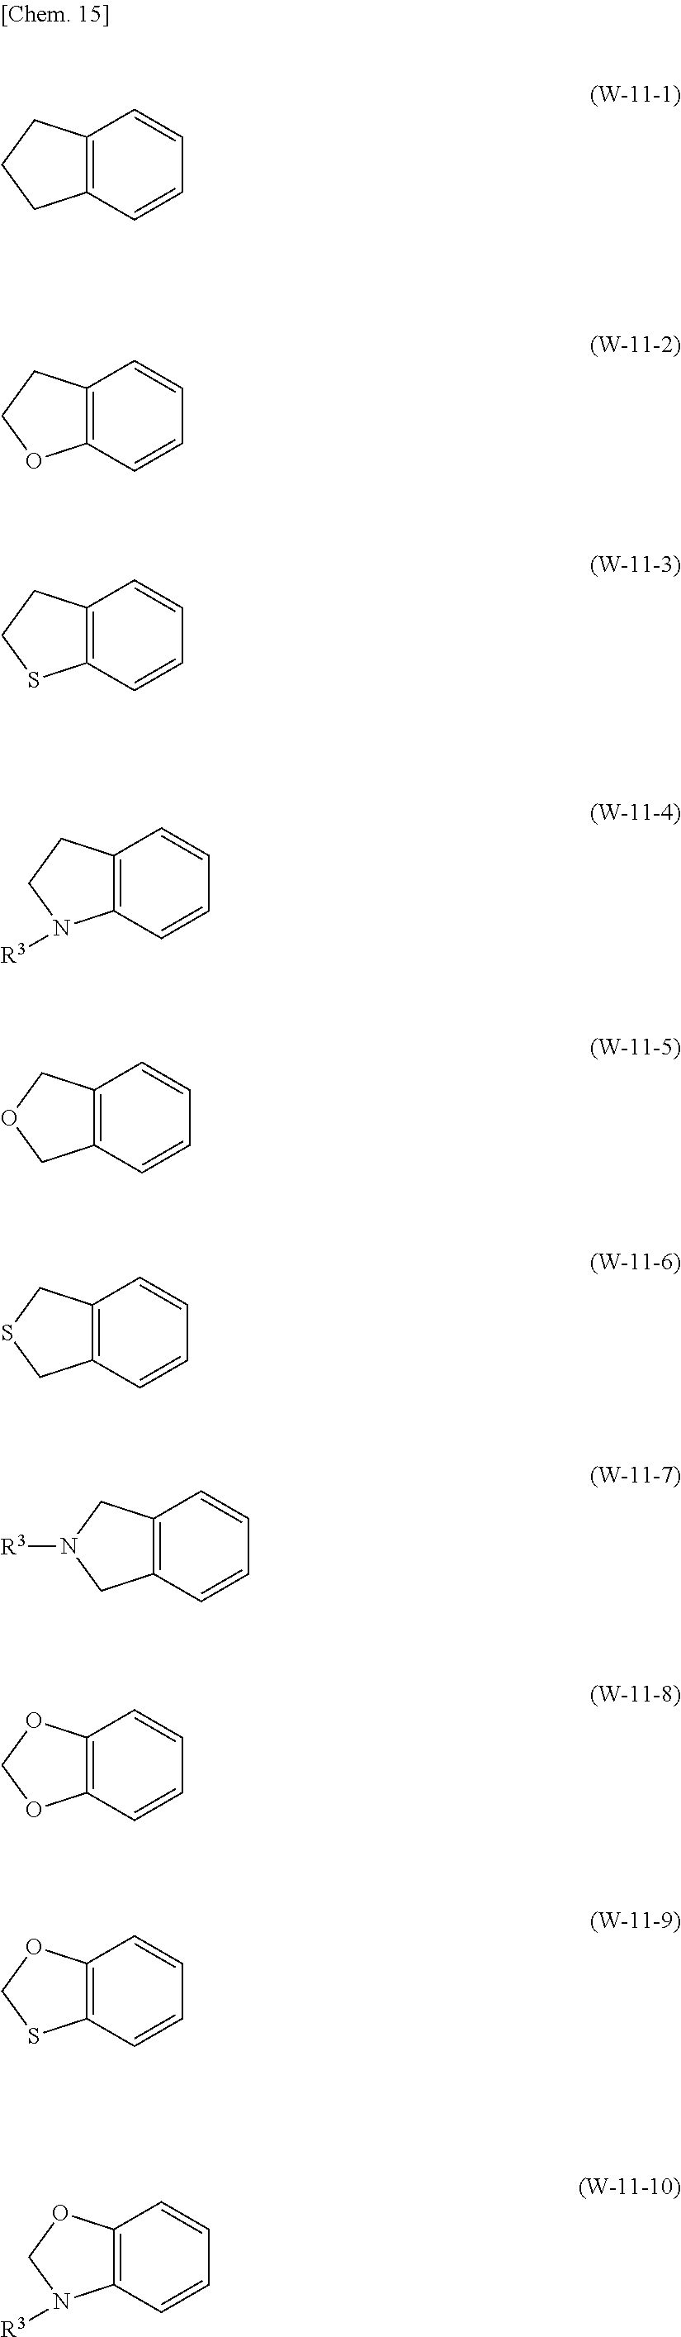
C12=C(C=CC=C1)CCC2.C12=C(C=CC=C1)OCC2.C12=C(C=CC=C1)SCC2.C12=C(C=CC=C1)N([R3])CC2.C12=C(C=CC=C1)COC2.C12=C(C=CC=C1)CSC2.C12=C(C=CC=C1)CN([R3])C2.C12=C(C=CC=C1)OCO2.C12=C(C=CC=C1)SCO2.C12=C(C=CC=C1)N([R3])CO2
